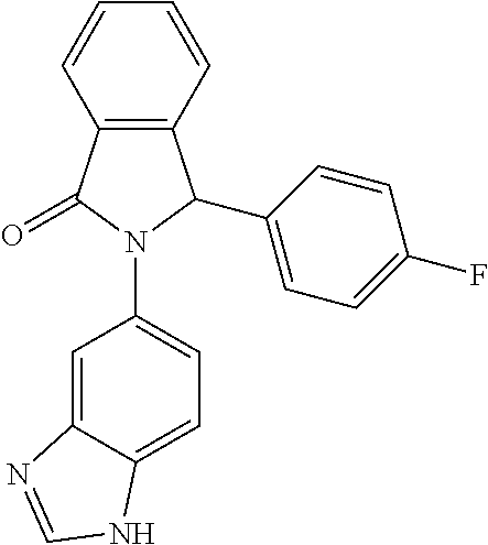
C12=C(C(=O)N(C3=CC=C4C(=C3)N=CN4)C1C1=CC=C(F)C=C1)C=CC=C2
